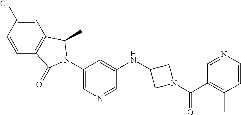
C1=CC(Cl)=CC2=C1C(=O)N(C1=CN=CC(NC3CN(C(C4=C(C)C=CN=C4)=O)C3)=C1)C2C
